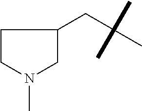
C1CN(C)CC1CC(C)(C)C
